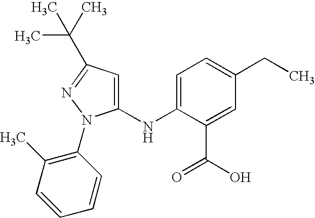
C1(NC2=CC=C(CC)C=C2C(O)=O)=CC(C(C)(C)C)=NN1C1=C(C)C=CC=C1
